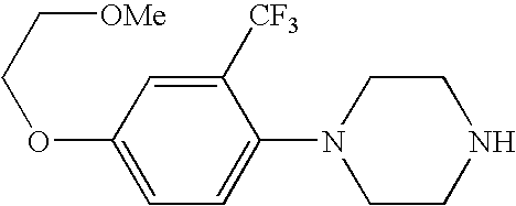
C1=C(OCC[OMe])C=C([CF3])C(N2CCNCC2)=C1
